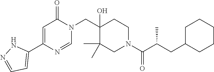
C1(C2=CC(=O)N(CC3(O)C(C)(C)CN(C(C(CC4CCCCC4)C)=O)CC3)C=N2)=CC=NN1
